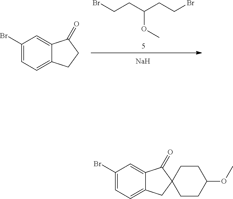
BrCCC(CCBr)OC.[Na].C1(Br)=CC=C2C(=C1)C(=O)CC2.C1(Br)=CC=C2C(=C1)C(=O)C1(C2)CCC(OC)CC1
